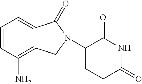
C1=CC(N)=C2C(=C1)C(=O)N(C1CCC(=O)NC1=O)C2
